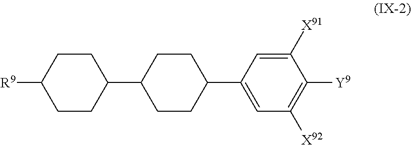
C1CC(C2CCC(C3=CC([X92])=C([Y9])C([X91])=C3)CC2)CCC1[R9]
